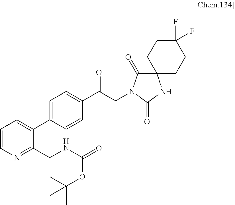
C1=C(C2=CC=CN=C2CNC(=O)OC(C)(C)C)C=CC(C(CN2C(=O)C3(CCC(F)(F)CC3)NC2=O)=O)=C1
